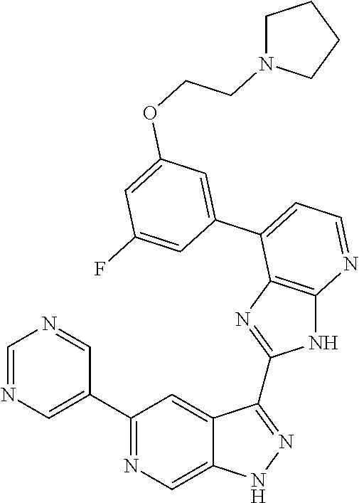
C1(C2=NC=C3C(=C2)C(C2=NC4=C(N2)N=CC=C4C2=CC(OCCN4CCCC4)=CC(F)=C2)=NN3)=CN=CN=C1
